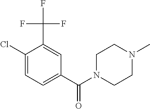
C1(Cl)=CC=C(C(N2CCN(C)CC2)=O)C=C1C(F)(F)F
